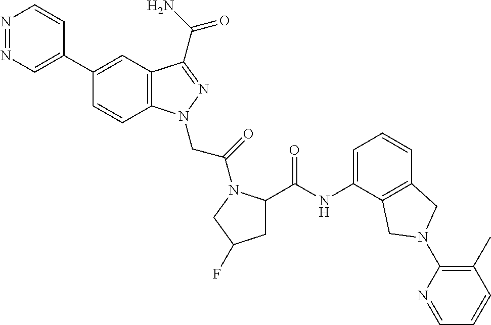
N1=NC=C(C2=CC3=C(C=C2)N(CC(=O)N2C(C(NC4=CC=CC5=C4CN(C4=C(C)C=CC=N4)C5)=O)CC(F)C2)N=C3C(N)=O)C=C1
